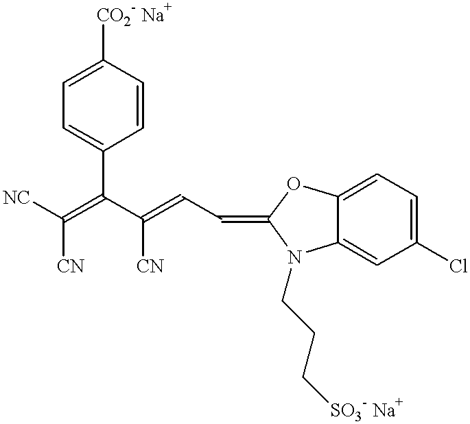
C(=C(C(=CC=C1N(CCC[SO3- Na+])C2=CC(Cl)=CC=C2O1)[CN])C1=CC=C([CO2- Na+])C=C1)([CN])[NC]
